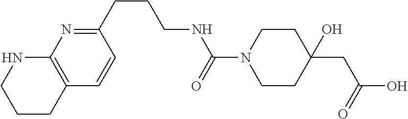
C1CC2=C(NC1)N=C(CCCNC(=O)N1CCC(CC(=O)O)(O)CC1)C=C2
